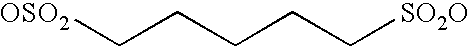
[OSO2]CCCCC[SO2O]
